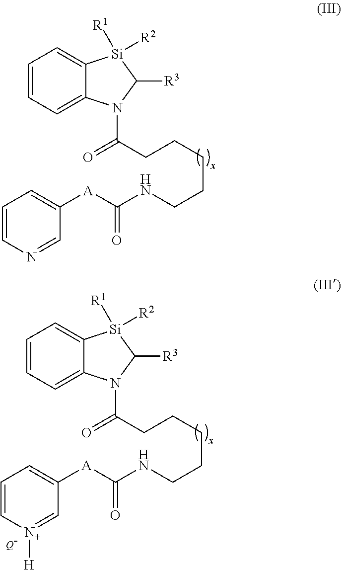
C(CCCCCNC(=O)[A]C1=CC=CN=C1)(=O)N1C2=CC=CC=C2[Si]([R2])([R1])C1[R3].C(CCCCCNC(=O)[A]C1=CC=C[N+]([H])=C1)(=O)N1C2=CC=CC=C2[Si]([R2])([R1])C1[R3].[Q-]
